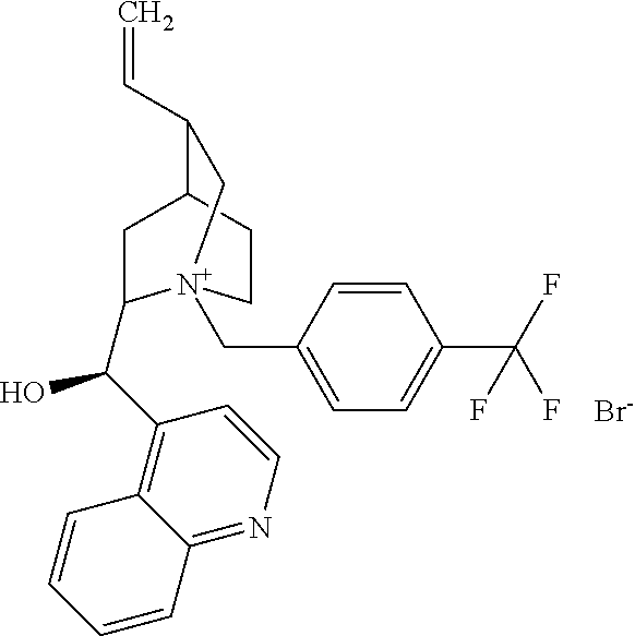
C1CC2CC(C(C3=C4C(=NC=C3)C=CC=C4)O)[N+]1(CC1=CC=C(C(F)(F)F)C=C1)CC2C=C.[Br-]
